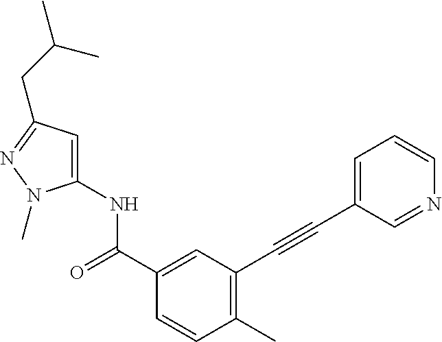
C1(C)=C(C#CC2=CC=CN=C2)C=C(C(NC2=CC(CC(C)C)=NN2C)=O)C=C1
